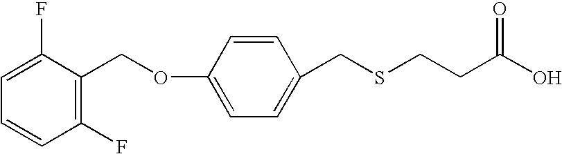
C1(F)=C(COC2=CC=C(CSCCC(O)=O)C=C2)C(F)=CC=C1
